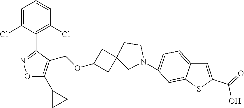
C1=C(Cl)C(C2=NOC(C3CC3)=C2COC2CC3(C2)CN(C2=CC=C4C(=C2)SC(C(=O)O)=C4)CC3)=C(Cl)C=C1
